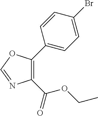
C1(C(=O)OCC)=C(C2=CC=C(Br)C=C2)OC=N1
